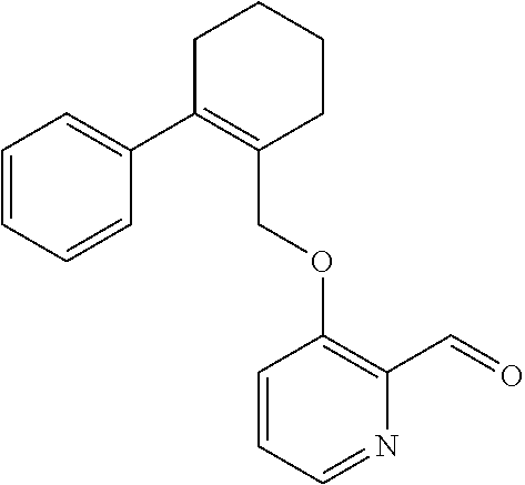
C1C(C2=CC=CC=C2)=C(COC2=C(C=O)N=CC=C2)CCC1
